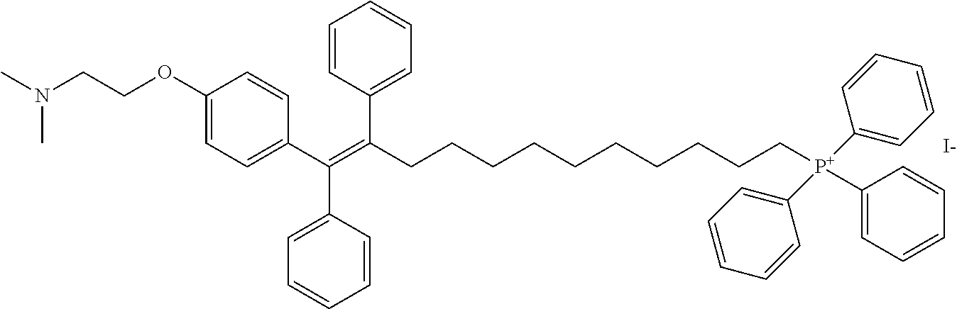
C1(OCCN(C)C)=CC=C(C(C2=CC=CC=C2)=C(C2=CC=CC=C2)CCCCCCCCCC[P+](C2=CC=CC=C2)(C2=CC=CC=C2)C2=CC=CC=C2)C=C1.[I-]
